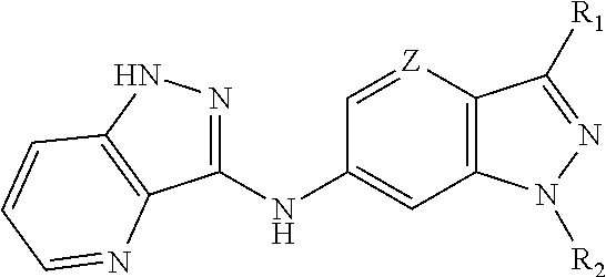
C12=C([Z]=CC(NC3=NNC4=C3N=CC=C4)=C1)C([R1])=NN2[R2]
